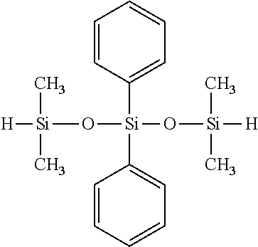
C1=CC=CC=C1[Si](C1=CC=CC=C1)(O[Si]([H])(C)C)O[Si]([H])(C)C
